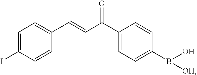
C1=C(I)C=CC(C=CC(C2=CC=C(B([OH])O)C=C2)=O)=C1
